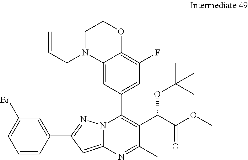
C12=CC(C3=C(C(C(OC)=O)OC(C)(C)C)C(C)=NC4=CC(C5=CC(Br)=CC=C5)=NN34)=CC(F)=C1OCCN2CC=C
